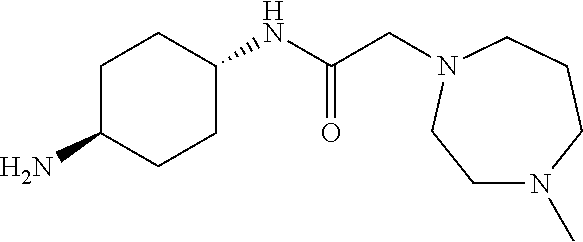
C1C(N)CCC(NC(=O)CN2CCCN(C)CC2)C1
